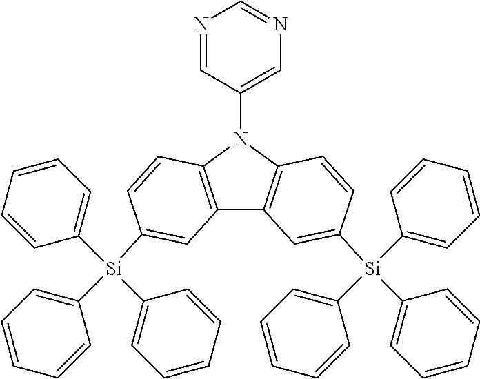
C12=C(N(C3=CN=CN=C3)C3=C1C=C([Si](C1=CC=CC=C1)(C1=CC=CC=C1)C1=CC=CC=C1)C=C3)C=CC([Si](C1=CC=CC=C1)(C1=CC=CC=C1)C1=CC=CC=C1)=C2
